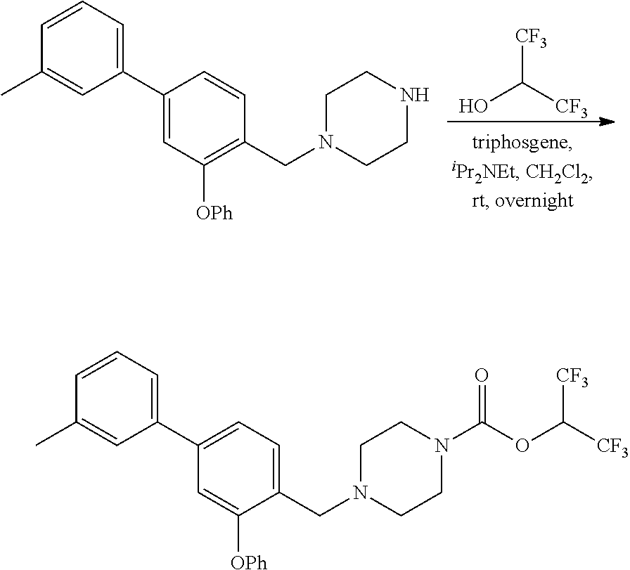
[CF3]C([CF3])O.C1(C2=CC=CC(C)=C2)=CC([OPh])=C(CN2CCNCC2)C=C1.C1(C2=CC=CC(C)=C2)=CC=C(CN2CCN(C(OC([CF3])[CF3])=O)CC2)C([OPh])=C1
